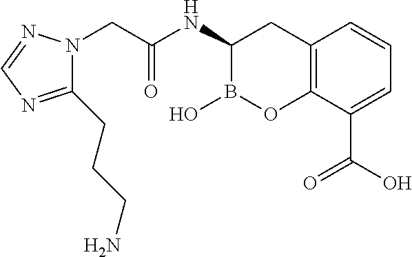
C1(CCCN)=NC=NN1CC(NC1B(O)OC2=C(C1)C=CC=C2C(O)=O)=O
